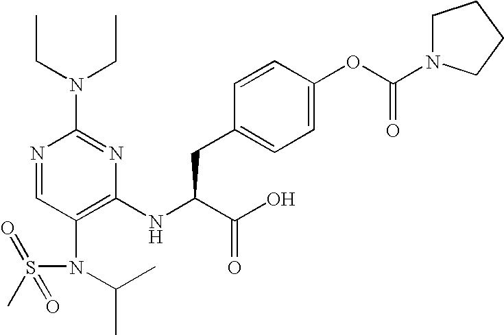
N1=CC(N(S(C)(=O)=O)C(C)C)=C(NC(C(O)=O)CC2=CC=C(OC(N3CCCC3)=O)C=C2)N=C1N(CC)CC
